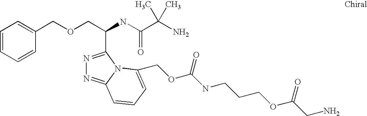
N1=C(C(COCC2=CC=CC=C2)NC(C(N)(C)C)=O)N2C(=N1)C=CC=C2COC(NCCCOC(CN)=O)=O
